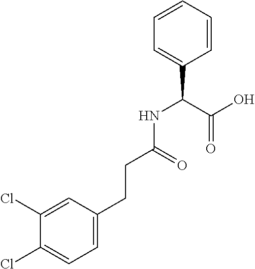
C(CC1=CC=C(Cl)C(Cl)=C1)C(NC(C1=CC=CC=C1)C(O)=O)=O
